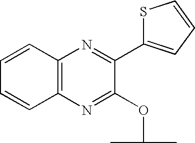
C1=CC2=C(C=C1)N=C(OC(C)C)C(C1=CC=CS1)=N2
